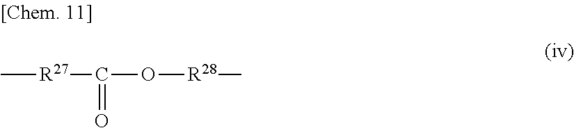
C[R27]C(O[R28]C)=O
